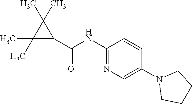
C1(NC(C2C(C)(C)C2(C)C)=O)=NC=C(N2CCCC2)C=C1
